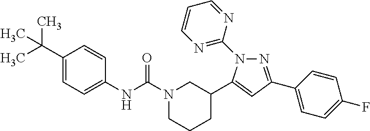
N1=C(C2=CC=C(F)C=C2)C=C(C2CN(C(NC3=CC=C(C(C)(C)C)C=C3)=O)CCC2)N1C1=NC=CC=N1
